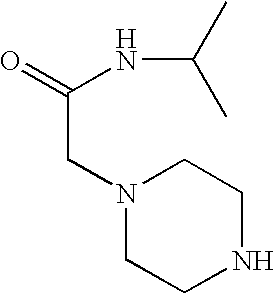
N1(CC(NC(C)C)=O)CCNCC1
